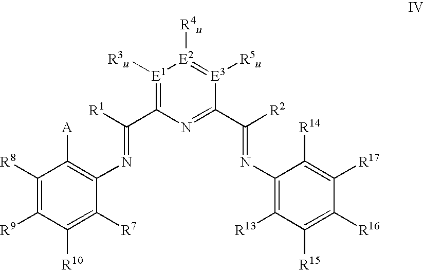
C1([R8])=C([R9])C([R10])=C([R7])C(N=C(C2=[E1]([R3u])[E2]([R4u])=[E3]([R5u])C(C(=NC3=C([R13])C([R15])=C([R16])C([R17])=C3[R14])[R2])=N2)[R1])=C1[A]
